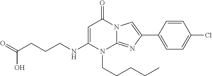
N(C1=CC(=O)N2C(=NC(C3=CC=C(Cl)C=C3)=C2)N1CCCCC)CCCC(=O)O
